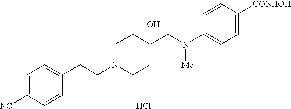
C1=C([NC])C=CC(CCN2CCC(CN(C3=CC=C([CONHOH])C=C3)[Me])(O)CC2)=C1.Cl
